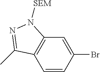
C1=CC(Br)=CC2=C1C(C)=NN2[SEM]
